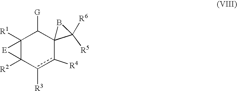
C12([R1])C([R2])(c([R3])c([R4])C3(C1[G])C([R5])([R6])B3)[E]2
